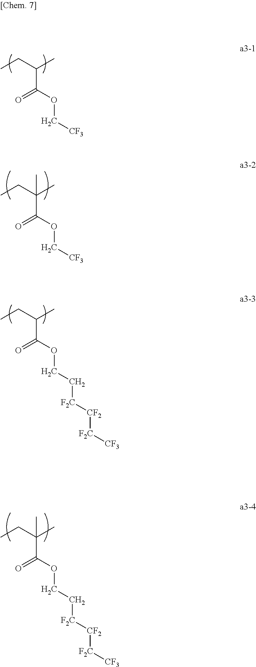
CCC(C)C(OC[CF3])=O.CCC(C)(C(OC[CF3])=O)C.CCC(C)C(OCC[F2C][CF2][F2C][CF3])=O.CCC(C)(C(OCC[F2C][CF2][F2C][CF3])=O)C
